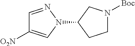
C1(N2N=CC([O2N])=C2)CCN([Boc])C1
